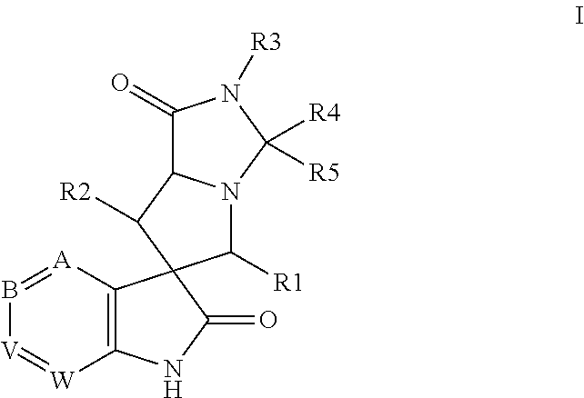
B1=[A]C2=C([W]=[V]1)NC(=O)C21C([R1])N2C(C1[R2])C(=O)N([R3])C2([R4])[R5]
